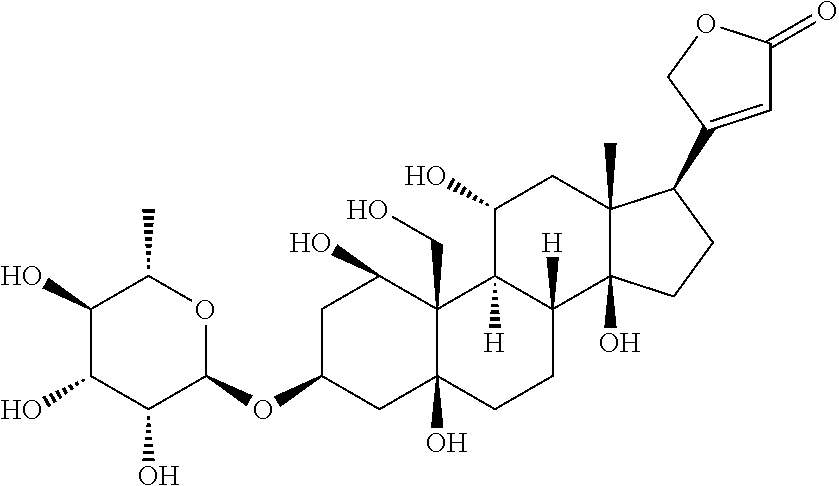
C1(O)C(O)C(O)C(OC2CC3(O)C(CO)(C(O)C2)C2([H])C([H])(CC3)C3(O)C(C)(CC2O)C(C2=CC(=O)OC2)CC3)OC1C
